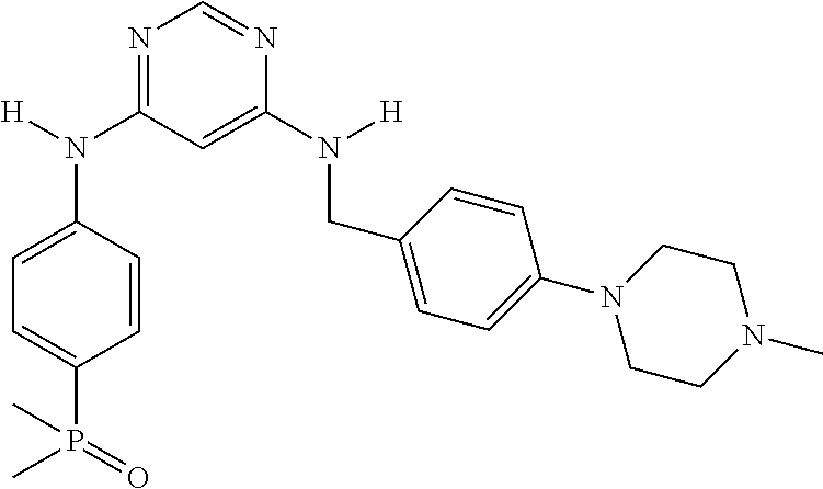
N1=C(N(C2=CC=C(P(=O)(C)C)C=C2)[H])C=C(N(CC2=CC=C(N3CCN(C)CC3)C=C2)[H])N=C1
